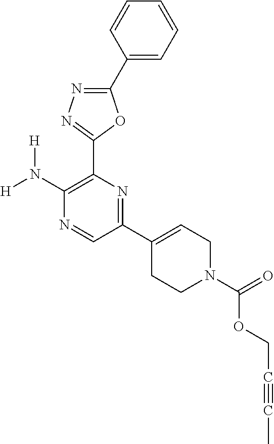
[H]N(C1=C(C2=NN=C(C3=CC=CC=C3)O2)N=C(C2=CCN(C(=O)OCC#CC)CC2)C=N1)[H]
